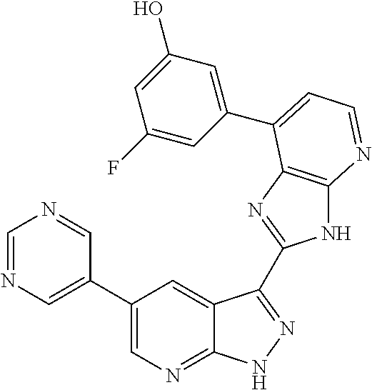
C1(C2=CN=CN=C2)=CN=C2C(=C1)C(C1=NC3=C(N1)N=CC=C3C1=CC(O)=CC(F)=C1)=NN2
